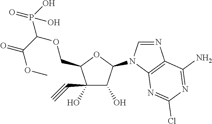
C1(O)(C#C)C(O)C(N2C=NC3=C2N=C(Cl)N=C3N)OC1COC(P(=O)(O)O)C(=O)OC
